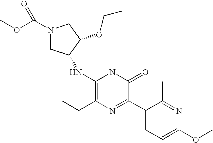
C1(NC2CN(C(OC)=O)CC2OCC)=C(CC)N=C(C2=CC=C(OC)N=C2C)C(=O)N1C
